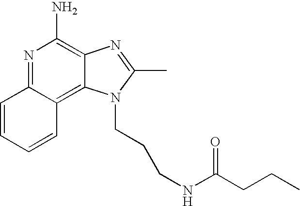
N1=C2C(=C3C(=C1N)N=C(C)N3CCCNC(CCC)=O)C=CC=C2
